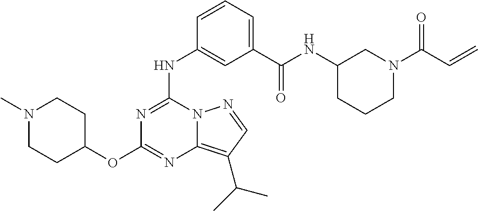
C1(NC2=NC(OC3CCN(C)CC3)=NC3=C(C(C)C)C=NN32)=CC(C(NC2CCCN(C(C=C)=O)C2)=O)=CC=C1
